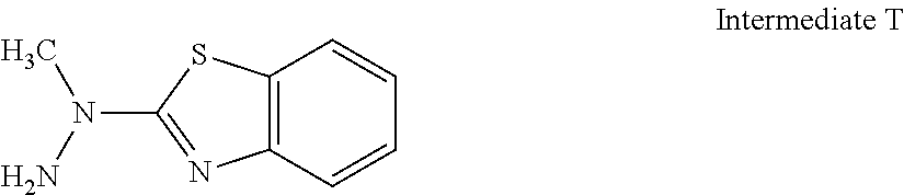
C12=C(C=CC=C1)N=C(N(C)N)S2
